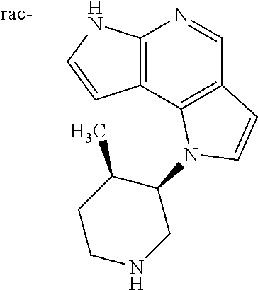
C12=C(C3=C(C=N1)C=CN3C1C(C)CCNC1)C=CN2
